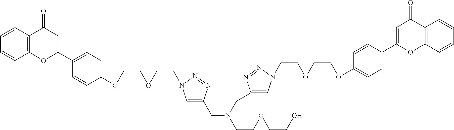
C1=CC2=C(C=C1)OC(C1=CC=C(OCCOCCN3C=C(CN(CCOCCO)CC4=CN(CCOCCOC5=CC=C(C6=CC(=O)C7=C(O6)C=CC=C7)C=C5)N=N4)N=N3)C=C1)=CC2=O
